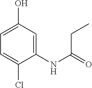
C1=C(Cl)C(NC(CC)=O)=CC(O)=C1
